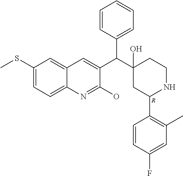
C1(SC)=CC=C2C(=C1)C=C(C(C1(O)CC(C3=C(C)C=C(F)C=C3)NCC1)C1=CC=CC=C1)C(O)=N2.[R]
